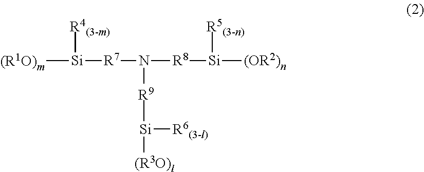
[(R1O)m][Si]([R7]N([R8][Si]([(OR2)n])[R5(3-n)])[R9][Si]([(R3O)l])[R6(3-l)])[R4(3-m)]
